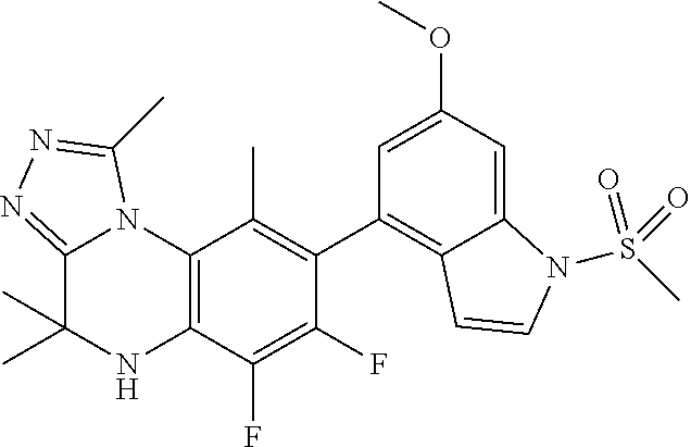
C1(C2=C3C(=CC(OC)=C2)N(S(C)(=O)=O)C=C3)=C(C)C2=C(C(F)=C1F)NC(C)(C)C1=NN=C(C)N21
